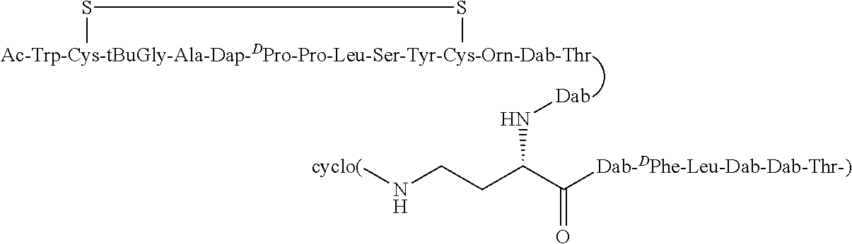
[Ac-Trp-Cys-tBuGly-Ala-Dap-DPro-Pro-Leu-Ser-Tyr-Cys-Orn-Dab-Thr]1SS1.[Dab]NC(CCN[cyclo(])C([Dab-DPhe-Leu-Dab-Dab-Thr-)])=O
